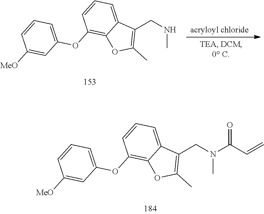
C1=CC=C2C(=C1OC1=CC=CC([MeO])=C1)OC(C)=C2CNC.C1=CC=C2C(=C1OC1=CC=CC([MeO])=C1)OC(C)=C2CN(C(C=C)=O)C
